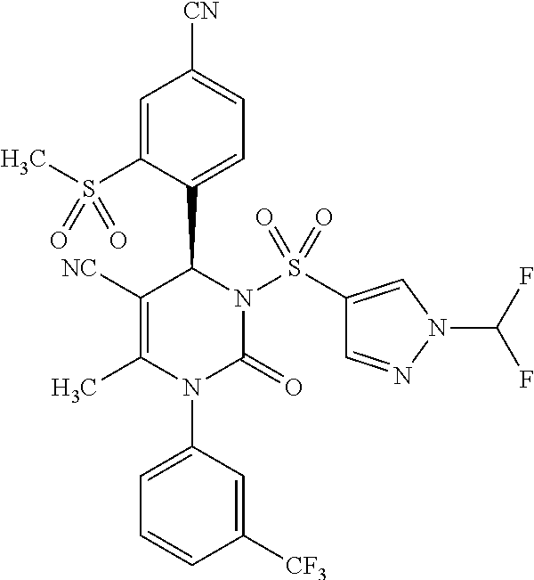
C1=C(S(C)(=O)=O)C(C2N(S(C3=CN(C(F)F)N=C3)(=O)=O)C(=O)N(C3=CC=CC([CF3])=C3)C(C)=C2[NC])=CC=C1[CN]
